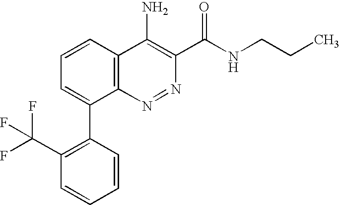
C1(C(F)(F)F)=C(C2=CC=CC3=C2N=NC(C(NCCC)=O)=C3N)C=CC=C1
